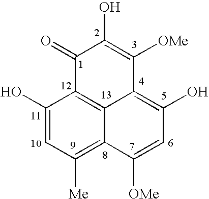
C1(O)=CC([Me])=C2C3=C1C(=O)C(O)=C([OMe])C3=C(O)C=C2[OMe]
